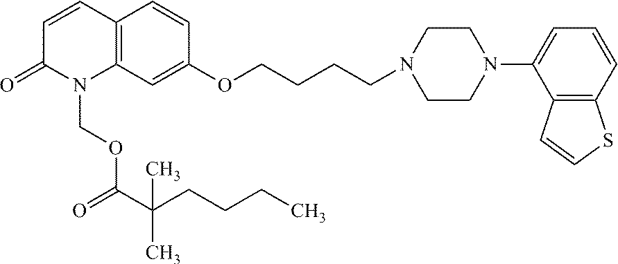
C12=C(C=C(OCCCCN3CCN(C4=CC=CC5=C4C=CS5)CC3)C=C1)N(COC(=O)C(CCCC)(C)C)C(=O)C=C2
